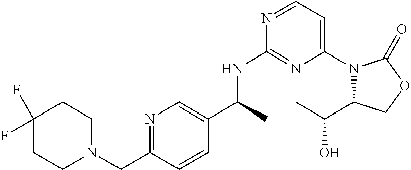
CC(NC1=NC(N2C(C(O)C)COC2=O)=CC=N1)C1=CN=C(CN2CCC(F)(F)CC2)C=C1
